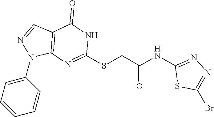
C1(N2C3=C(C=N2)C(=O)NC(SCC(NC2=NN=C(Br)S2)=O)=N3)=CC=CC=C1
